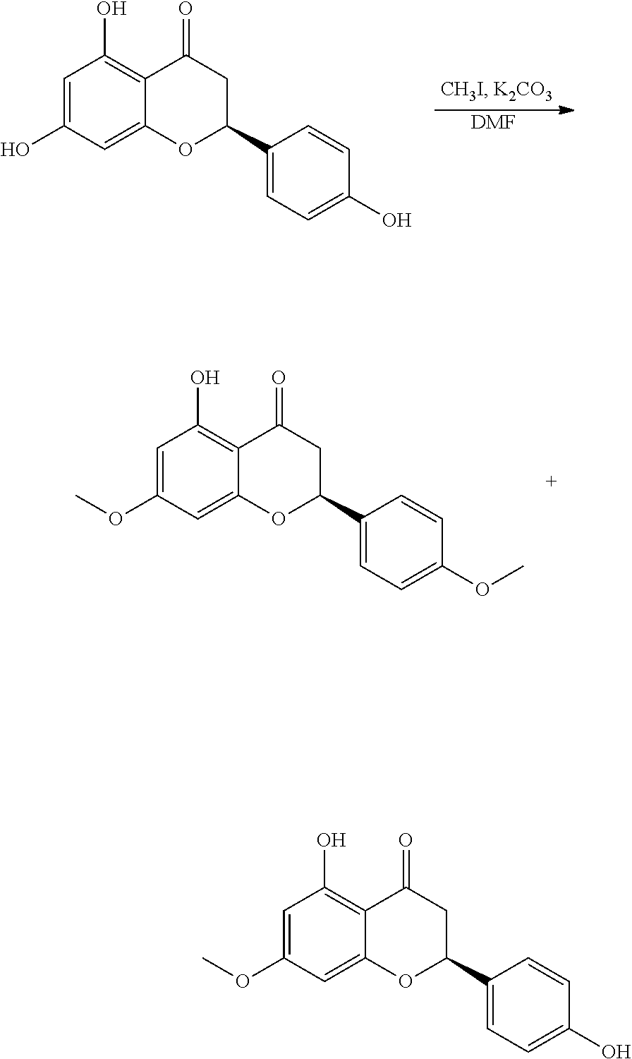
[DMF].C1=CC(O)=CC=C1C1OC2=CC(O)=CC(O)=C2C(=O)C1.C1(OC)=CC(O)=C2C(=C1)OC(C1=CC=C(OC)C=C1)CC2=O.C12=CC(OC)=CC(O)=C1C(=O)CC(C1=CC=C(O)C=C1)O2
